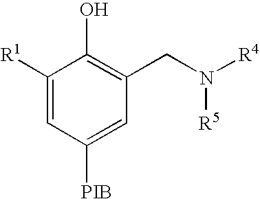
C1([R1])=CC([PIB])=CC(CN([R4])[R5])=C1O
